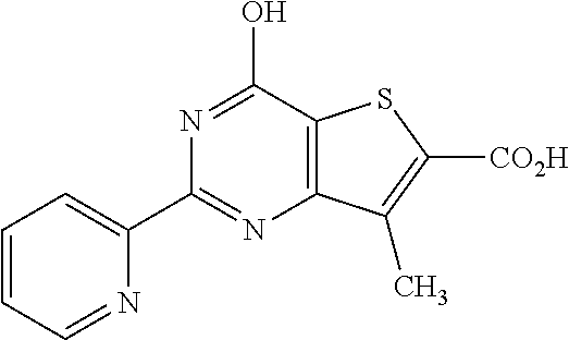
N1=C(C2=CC=CC=N2)N=C(O)C2=C1C(C)=C([CO2H])S2
